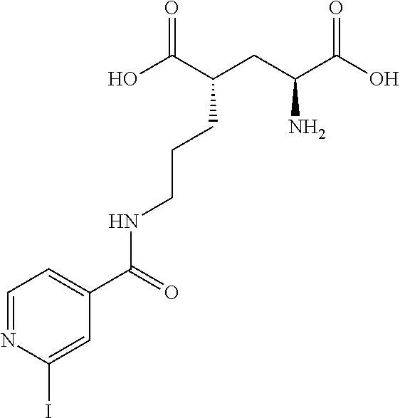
C(CC(C(O)=O)N)(C(O)=O)CCCNC(=O)C1=CC=NC(I)=C1
